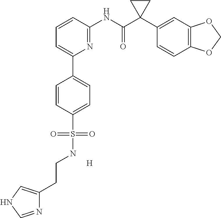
C1=CC(NC(C2(C3=CC4=C(C=C3)OCO4)CC2)=O)=NC(C2=CC=C(S(NCCC3=CNC=N3)(=O)=O)C=C2)=C1.[H]
